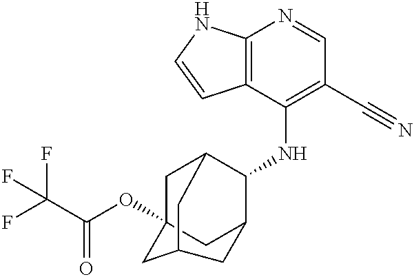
C12=C(C(NC3C4CC5(OC(C(F)(F)F)=O)CC3CC(C5)C4)=C(C#N)C=N1)C=CN2
